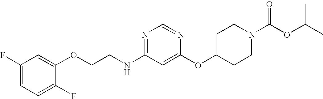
O(CCNC1=NC=NC(OC2CCN(C(OC(C)C)=O)CC2)=C1)C1=CC(F)=CC=C1F
